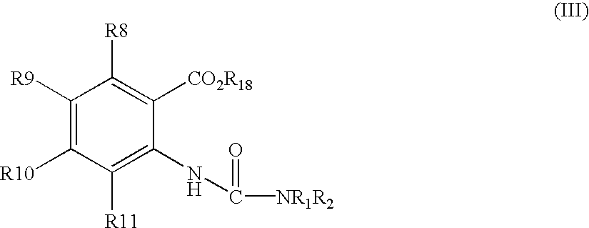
C1([R9])=C([R10])C([R11])=C(NC([NR1R2])=O)C([CO2R18])=C1[R8]
